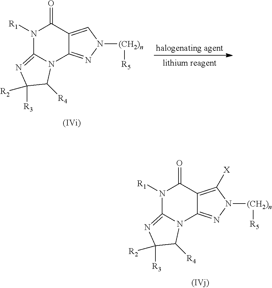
[halogenating agent].N1([R1])C2=NC([R3])([R2])C([R4])N2C2=NN([(CH2)n][R5])C=C2C1=O.N1([R1])C2=NC([R3])([R2])C([R4])N2C2=NN([(CH2)n][R5])C([X])=C2C1=O
